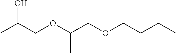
CC(COC(COCCCC)C)O
